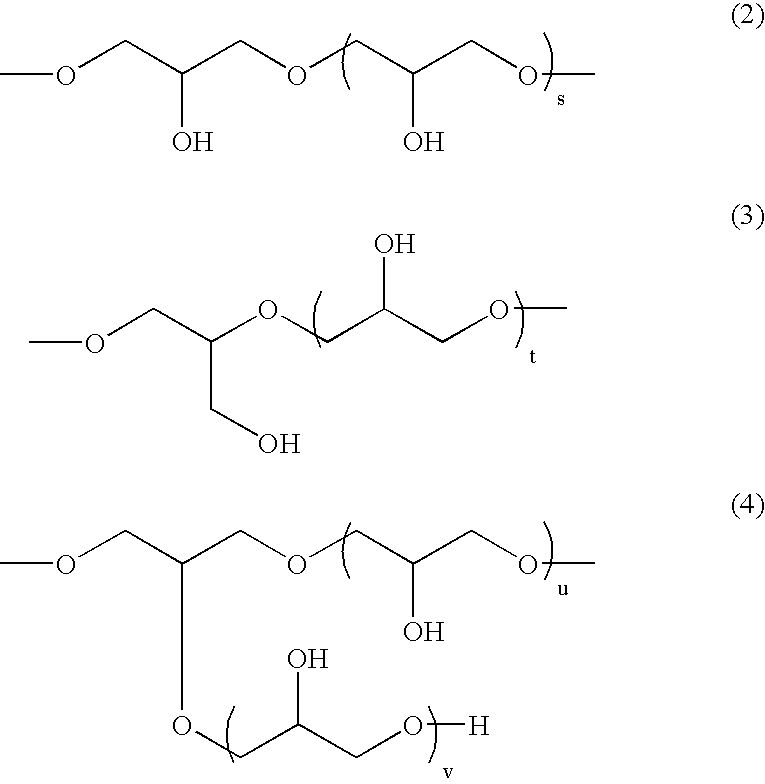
COCC(COCC(COC)O)O.COCC(OCC(COC)O)CO.COCC(COCC(COC)O)OCC(CO[H])O
